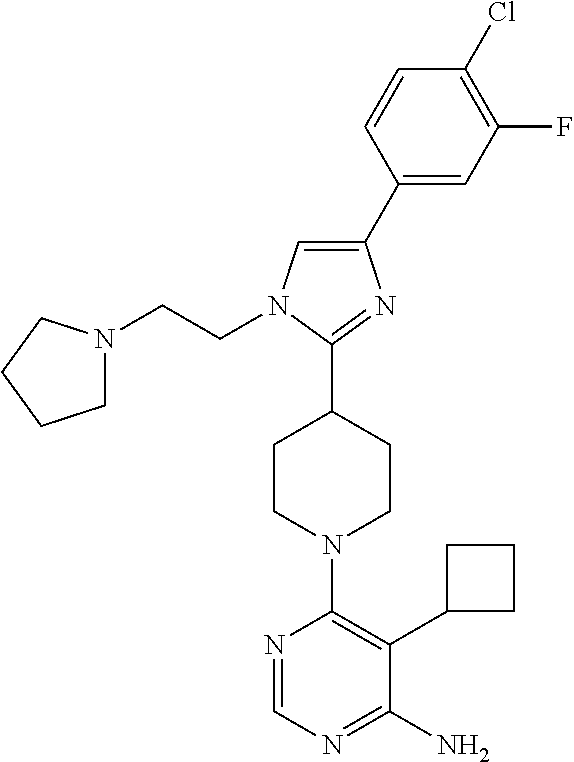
N1=CN=C(N)C(C2CCC2)=C1N1CCC(C2=NC(C3=CC(F)=C(Cl)C=C3)=CN2CCN2CCCC2)CC1
